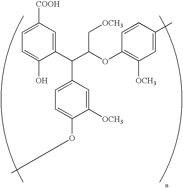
C1=C([COOH])C=C(C(C(OC2=C([OCH3])C=C(C)C=C2)C[OCH3])C2=CC=C(OC)C([OCH3])=C2)C(O)=C1
